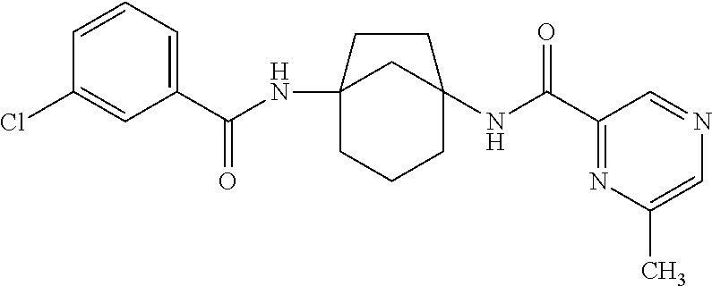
C12(NC(C3=CC=CC(Cl)=C3)=O)CCCC(NC(C3=NC(C)=CN=C3)=O)(C1)CC2
